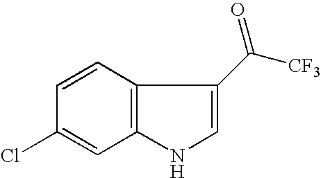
C1=CC2=C(C=C1Cl)NC=C2C([CF3])=O
